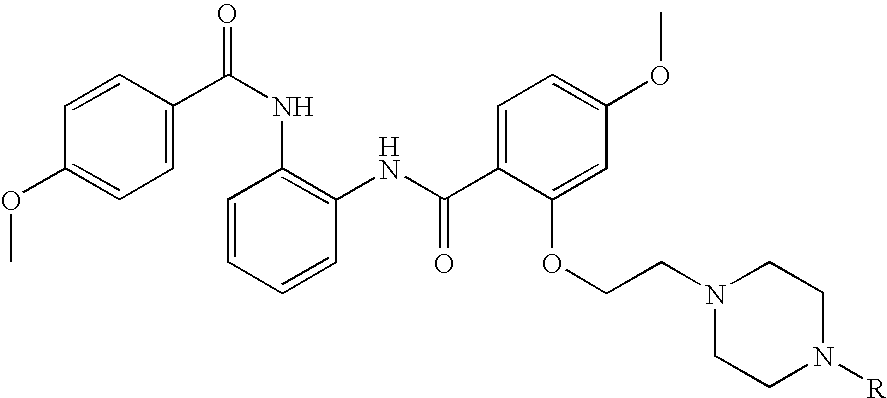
C1=C(C(NC2=C(NC(C3=CC=C(OC)C=C3OCCN3CCN([R])CC3)=O)C=CC=C2)=O)C=CC(OC)=C1
